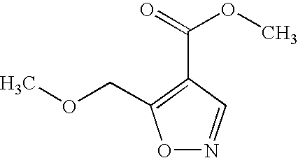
O1N=CC(C(=O)OC)=C1COC
